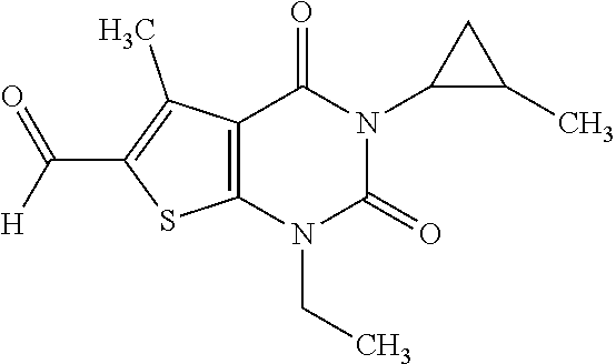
C12=C(N(CC)C(=O)N(C3C(C)C3)C1=O)SC(C([H])=O)=C2C
